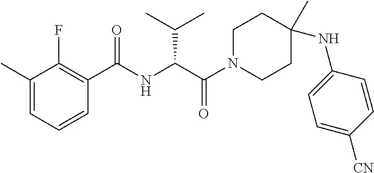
C1N(C(C(NC(C2=C(F)C(C)=CC=C2)=O)C(C)C)=O)CCC(C)(NC2=CC=C([CN])C=C2)C1
